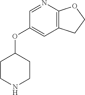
C1CNCCC1OC1=CC2=C(N=C1)OCC2
